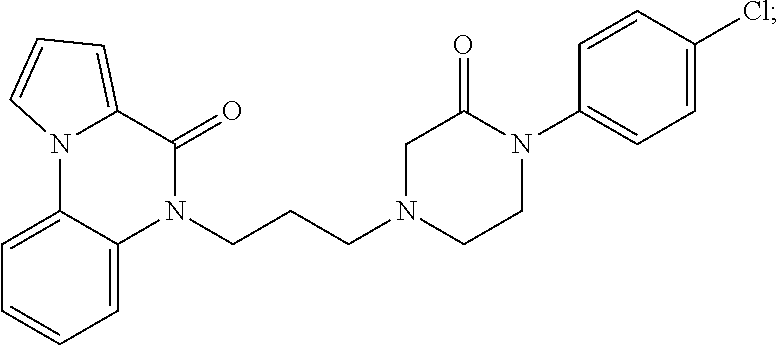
C1=C2C(=CC=C1)N1C(=CC=C1)C(=O)N2CCCN1CCN(C2=CC=C(Cl)C=C2)C(=O)C1
